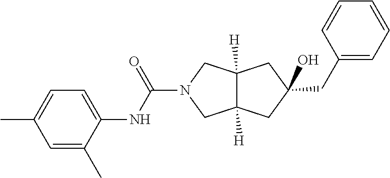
C(C1(O)CC2([H])CN(C(NC3=CC=C(C)C=C3C)=O)CC2([H])C1)C1=CC=CC=C1
